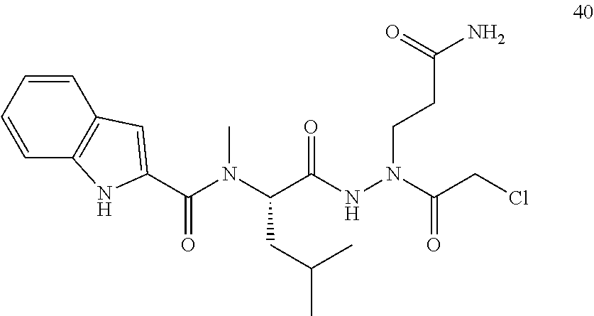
C(C(NN(CCC(N)=O)C(CCl)=O)=O)(N(C(C1=CC2=C(N1)C=CC=C2)=O)C)CC(C)C
